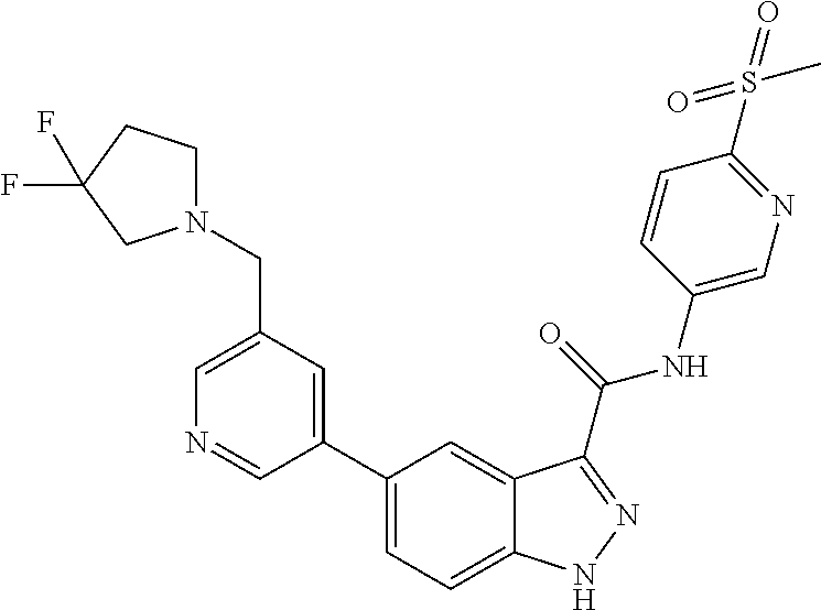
C1(CN2CCC(F)(F)C2)=CN=CC(C2=CC=C3C(=C2)C(C(NC2=CN=C(S(=O)(=O)C)C=C2)=O)=NN3)=C1
